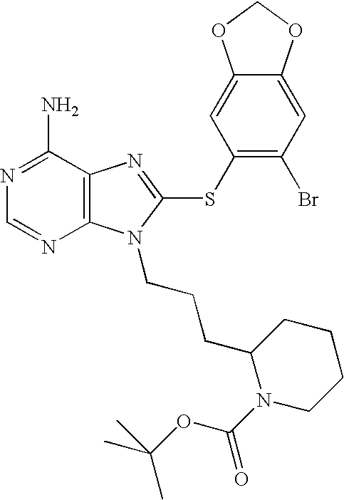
N1=C(N)C2=C(N=C1)N(CCCC1N(C(OC(C)(C)C)=O)CCCC1)C(SC1=C(Br)C=C3C(=C1)OCO3)=N2
